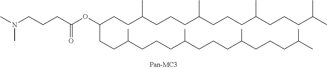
N(CCCC(OC(CCC(CCCC(CCCC(CCCC(C)C)C)C)C)CCC(CCCC(CCCC(CCCC(C)C)C)C)C)=O)(C)C
